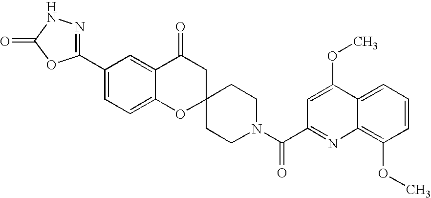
C12=CC=C(C3=NNC(=O)O3)C=C1C(=O)CC1(O2)CCN(C(C2=NC3=C(OC)C=CC=C3C(OC)=C2)=O)CC1
